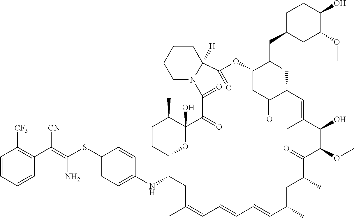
CC1C2(O)C(=O)C(=O)N3CCCCC3([H])C(=O)OC(C(CC3CC(OC)C(O)CC3)C)CC(=O)C(C)C=C(C)C(O)C(OC)C(=O)C(C)CC(C)C=CC=CC=C(C)CC(NC3=CC=C(SC(=C(C4=C([CF3])C=CC=C4)[CN])N)C=C3)C(O2)CC1
